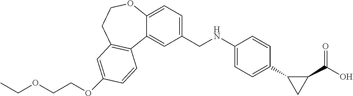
CCOCCOC1=CC2=C(C3=CC(CNC4=CC=C(C5CC5C(=O)O)C=C4)=CC=C3OCC2)C=C1
